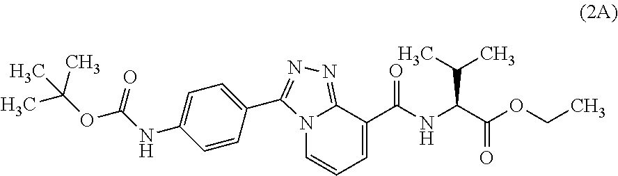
N12C=CC=C(C(NC(C(OCC)=O)C(C)C)=O)C1=NN=C2C1=CC=C(NC(OC(C)(C)C)=O)C=C1
